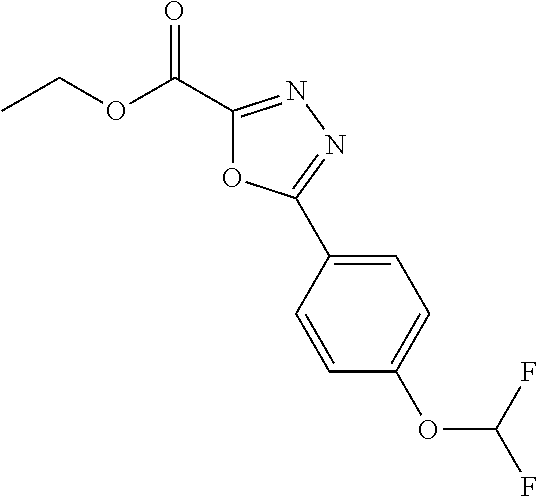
O(C(C1=NN=C(C2=CC=C(OC(F)F)C=C2)O1)=O)CC
